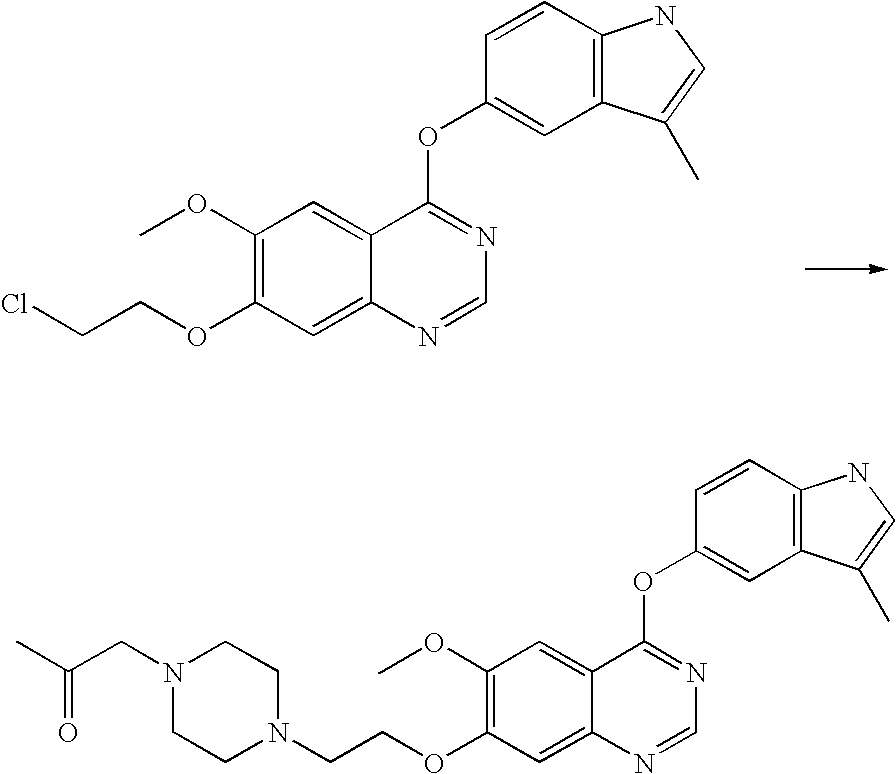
C1(OC)=C(OCCCl)C=C2C(=C1)C(OC1=CC3=C(C=C1)NC=C3C)=NC=N2.C1(OCCN2CCN(CC(C)=O)CC2)=C(OC)C=C2C(=C1)N=CN=C2OC1=CC2=C(C=C1)NC=C2C
